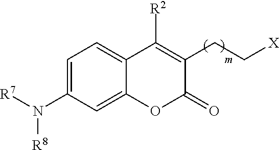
C1=C(N([R7])[R8])C=C2C(=C1)C([R2])=C(CC[X])C(=O)O2
